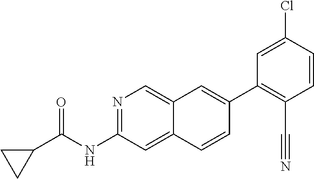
N1=C(NC(C2CC2)=O)C=C2C(=C1)C=C(C1=C(C#N)C=CC(Cl)=C1)C=C2
